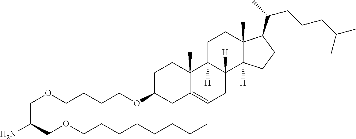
C(CCOC1CC2=CCC3([H])C([H])(C2(C)CC1)CCC1(C)C3([H])CCC1C(C)CCCC(C)C)COCC(COCCCCCCCC)N
